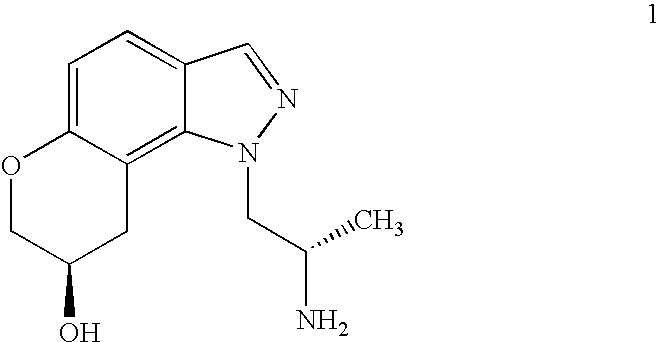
O1CC(O)CC2=C3C(=CC=C12)C=NN3CC(N)C
